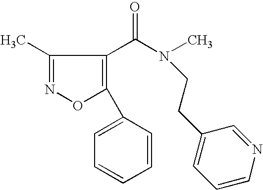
C1(C)=NOC(C2=CC=CC=C2)=C1C(N(C)CCC1=CC=CN=C1)=O
